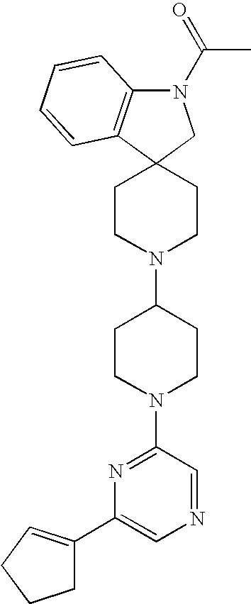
C1CN(C2CCN(C3=NC(C4=CCCC4)=CN=C3)CC2)CCC12CN(C(=O)C)C1=C2C=CC=C1
